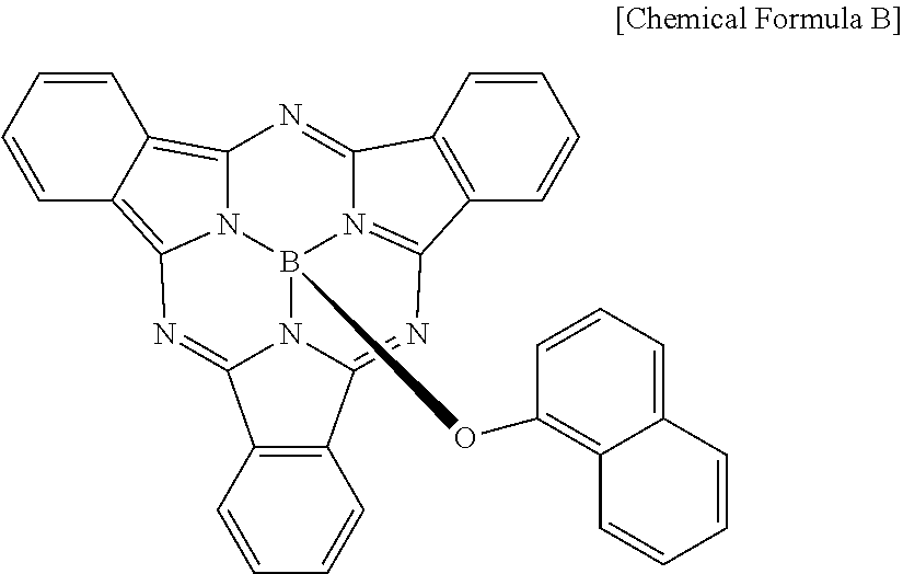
C1=CC2=C3N4C(=C2C=C1)N=C1C2=C(C5=NC6=N(B4(OC4=C7C(=CC=C4)C=CC=C7)N51)C(=N3)C1=C6C=CC=C1)C=CC=C2
